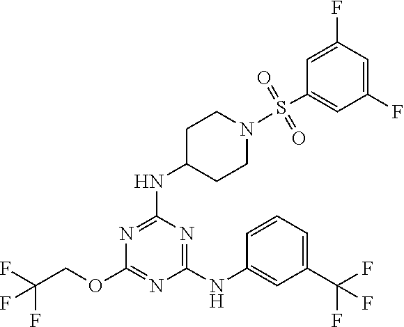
FC(COC1=NC(NC2=CC(C(F)(F)F)=CC=C2)=NC(NC2CCN(S(C3=CC(F)=CC(F)=C3)(=O)=O)CC2)=N1)(F)F
